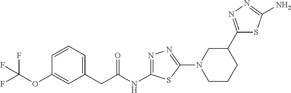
C1=CC=C(CC(NC2=NN=C(N3CCCC(C4=NN=C(N)S4)C3)S2)=O)C=C1OC(F)(F)F
